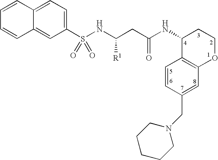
C1(S(NC(CC(NC2C3=C(OCC2)C=C(CN2CCCCC2)C=C3)=O)[R1])(=O)=O)=CC=C2C(=C1)C=CC=C2
